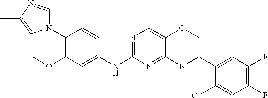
C1(N2C=NC(C)=C2)=C(OC)C=C(NC2=NC=C3C(=N2)N(C)C(C2=CC(F)=C(F)C=C2Cl)CO3)C=C1
